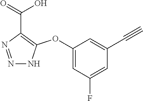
C1(OC2=C(C(=O)O)N=NN2)=CC(F)=CC(C#C)=C1
